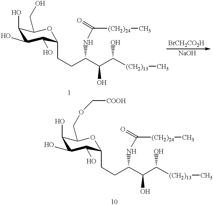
C1(O)C(O)C(O)C(CCC(C(C([(CH2)13]C)O)O)NC(=O)[(CH2)24]C)OC1CO.C1(O)C(O)C(O)C(CCC(C(C([(CH2)13]C)O)O)NC(=O)[(CH2)24]C)OC1COC[COOH]
